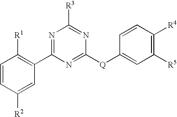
C1=CC([R2])=CC(C2=NC([R3])=NC([Q]C3=CC([R5])=C([R4])C=C3)=N2)=C1[R1]
